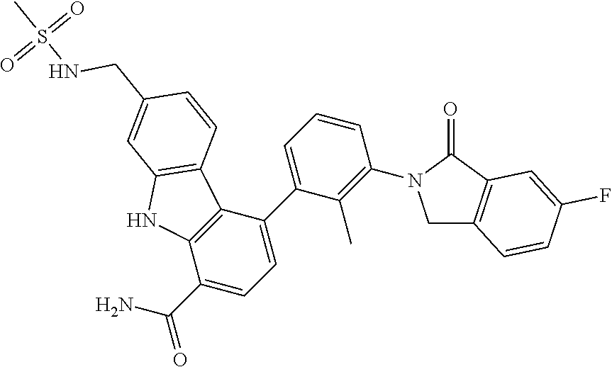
C1C2=C(C(=O)N1C1=C(C)C(C3=CC=C(C(=O)N)C4=C3C3=C(N4)C=C(CNS(C)(=O)=O)C=C3)=CC=C1)C=C(F)C=C2
